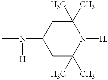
C1C(C)(C)N([H])C(C)(C)CC1N([H])C
